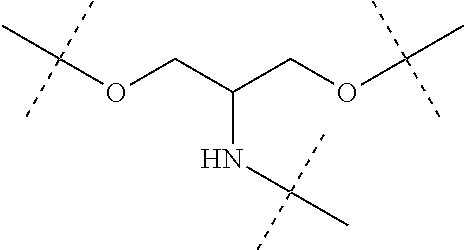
O(CC(COC(C)(C)C)NC(C)(C)C)C(C)(C)C
